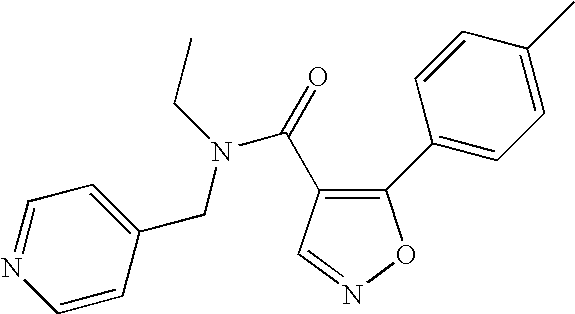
C1(C2=CC=C(C)C=C2)=C(C(=O)N(CC)CC2=CC=NC=C2)C=NO1
